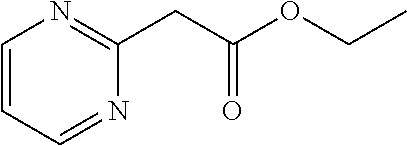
C1=CC=NC(CC(OCC)=O)=N1
